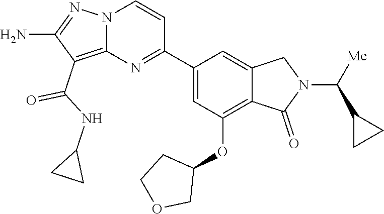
C(NC1CC1)(=O)C1=C2N(N=C1N)C=CC(C1=CC(OC3COCC3)=C3C(=C1)CN(C(C1CC1)[Me])C3=O)=N2
